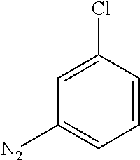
C1([N2])=CC=CC(Cl)=C1
